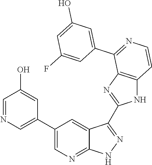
C1=NC=C(C2=CN=C3C(=C2)C(C2=NC4=C(N2)C=CN=C4C2=CC(O)=CC(F)=C2)=NN3)C=C1O
